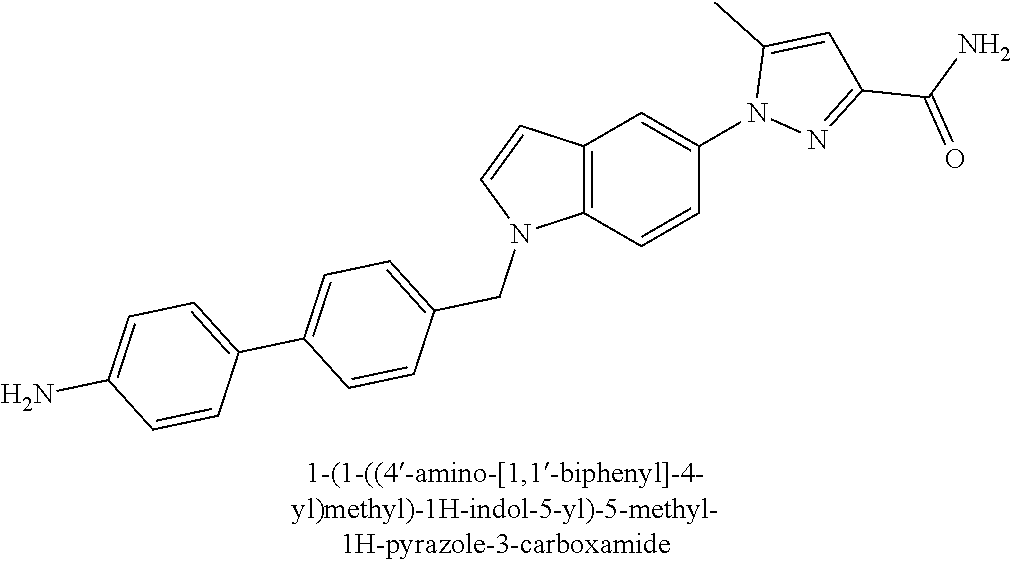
C12=C(C=CC(N3N=C(C(=O)N)C=C3C)=C1)N(CC1=CC=C(C3=CC=C(N)C=C3)C=C1)C=C2
